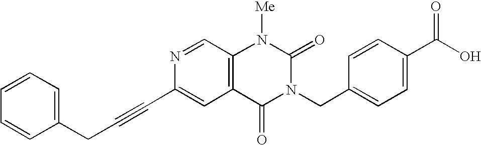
C(C#CC1=CC2=C(C=N1)N([Me])C(=O)N(CC1=CC=C(C(O)=O)C=C1)C2=O)C1=CC=CC=C1
